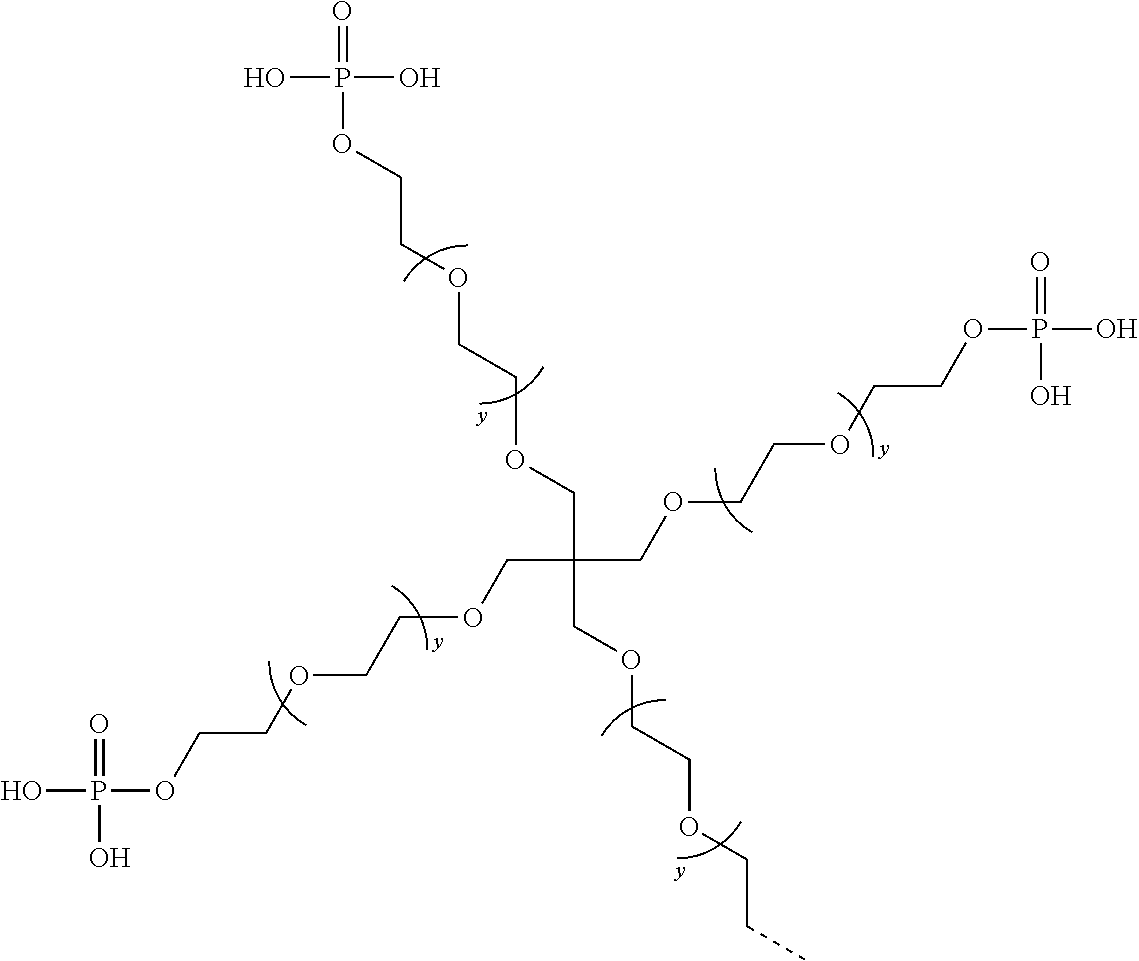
O(CCOCCOCC(COCCOCCC)(COCCOCCOP(O)(=O)O)COCCOCCOP(O)(=O)O)P(O)(=O)O
